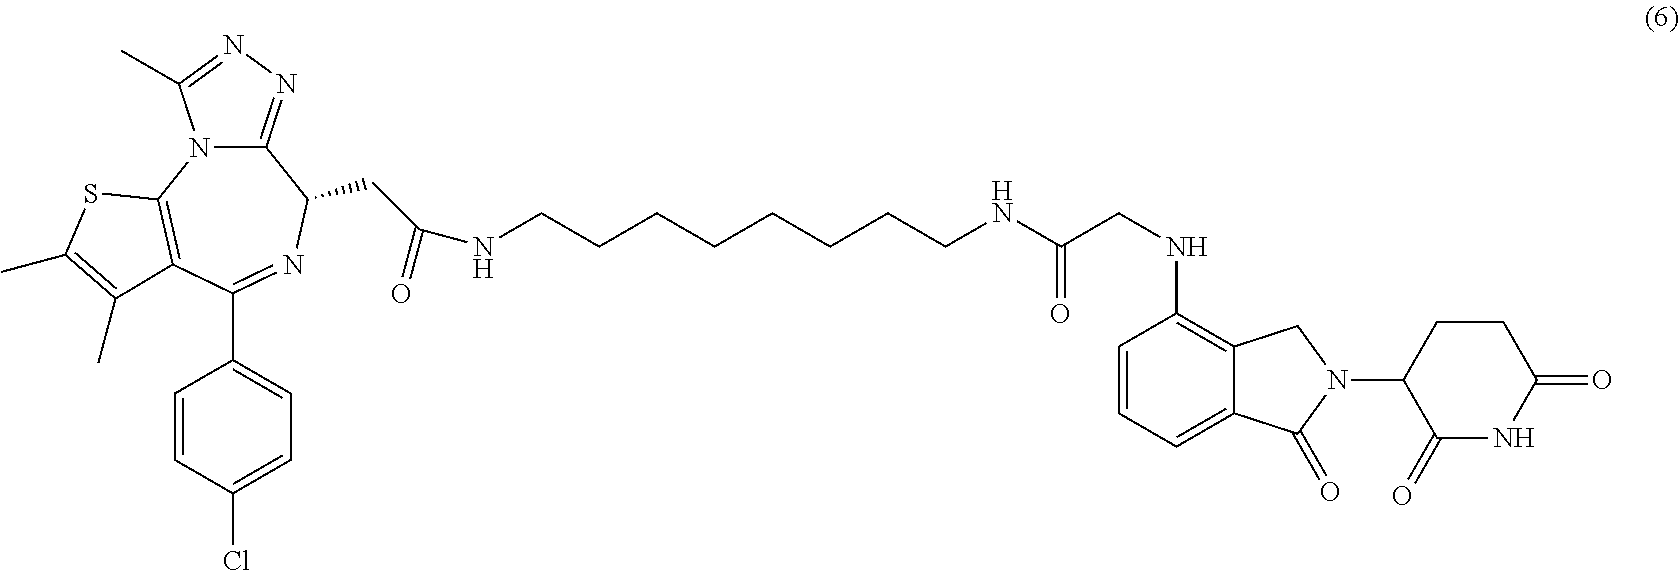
C12=NN=C(C)N1C1=C(C(C3=CC=C(Cl)C=C3)=NC2CC(=O)NCCCCCCCCNC(CNC2=C3C(=CC=C2)C(=O)N(C2C(=O)NC(=O)CC2)C3)=O)C(C)=C(C)S1
